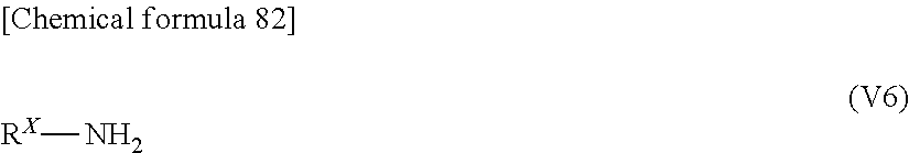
N[RX]
